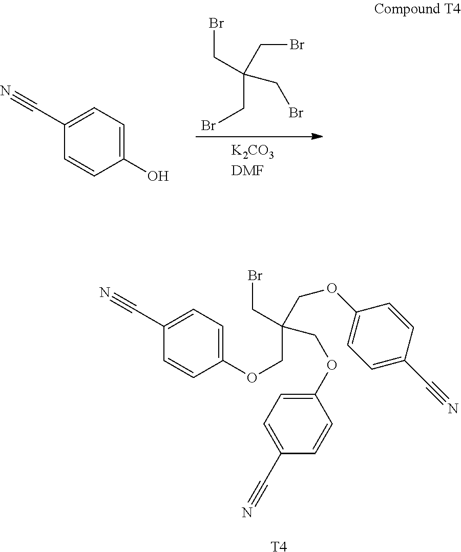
C1(O)=CC=C(C#N)C=C1.C(CBr)(CBr)(CBr)CBr.C1(OCC(CBr)(COC2=CC=C(C#N)C=C2)COC2=CC=C(C#N)C=C2)=CC=C(C#N)C=C1.[T4]
